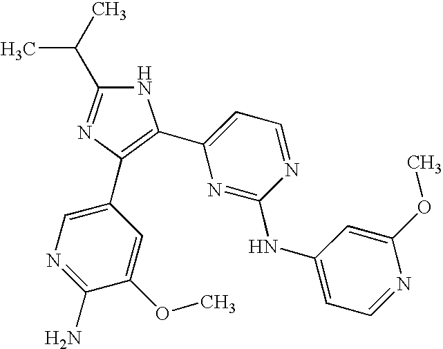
N1C(C(C)C)=NC(C2=CN=C(N)C(OC)=C2)=C1C1=CC=NC(NC2=CC=NC(OC)=C2)=N1
